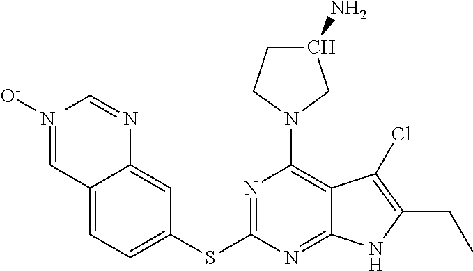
N1=C(SC2=CC=C3C(=C2)N=C[N+]([O-])=C3)N=C2C(=C1N1CC(N)CC1)C(Cl)=C(CC)N2
